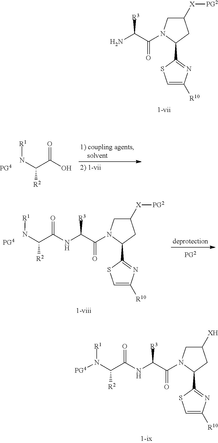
O=C(O)C(N[R1])[R2].[PG4].C1([X][PG2])CN(C(C(N)[R3])=O)C(C2=NC([R10])=CS2)C1.C1([X][PG2])CN(C(C(NC(=O)C(N[R1])[R2])[R3])=O)C(C2=NC([R10])=CS2)C1.[PG4].C1([XH])CN(C(C(NC(=O)C(N([PG4])[R1])[R2])[R3])=O)C(C2=NC([R10])=CS2)C1
